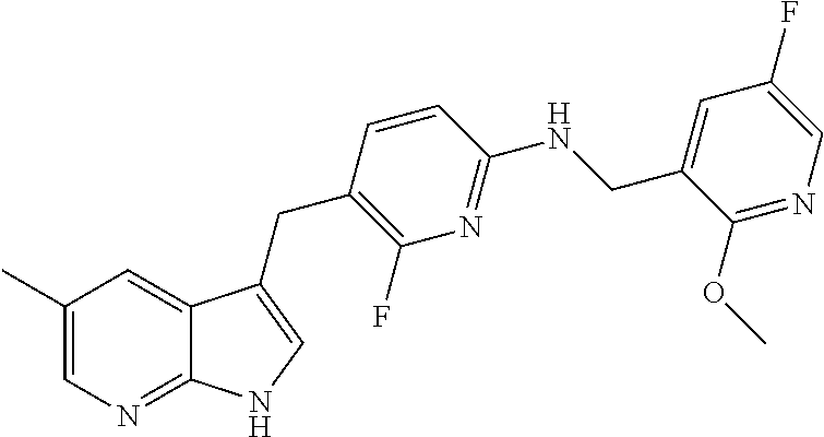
C1(C)=CN=C2C(=C1)C(CC1=C(F)N=C(NCC3=CC(F)=CN=C3OC)C=C1)=CN2
